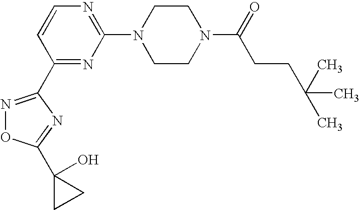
C1(N2CCN(C(=O)CCC(C)(C)C)CC2)=NC=CC(C2=NOC(C3(O)CC3)=N2)=N1
